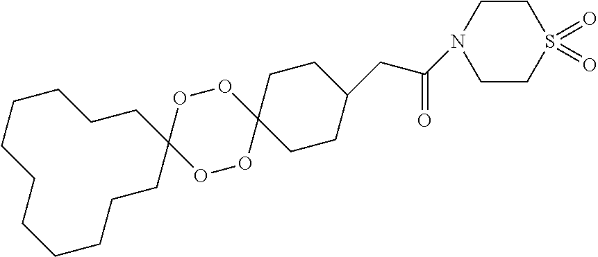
C1CS(=O)(=O)CCN1C(CC1CCC2(CC1)OOC1(OO2)CCCCCCCCCCC1)=O
